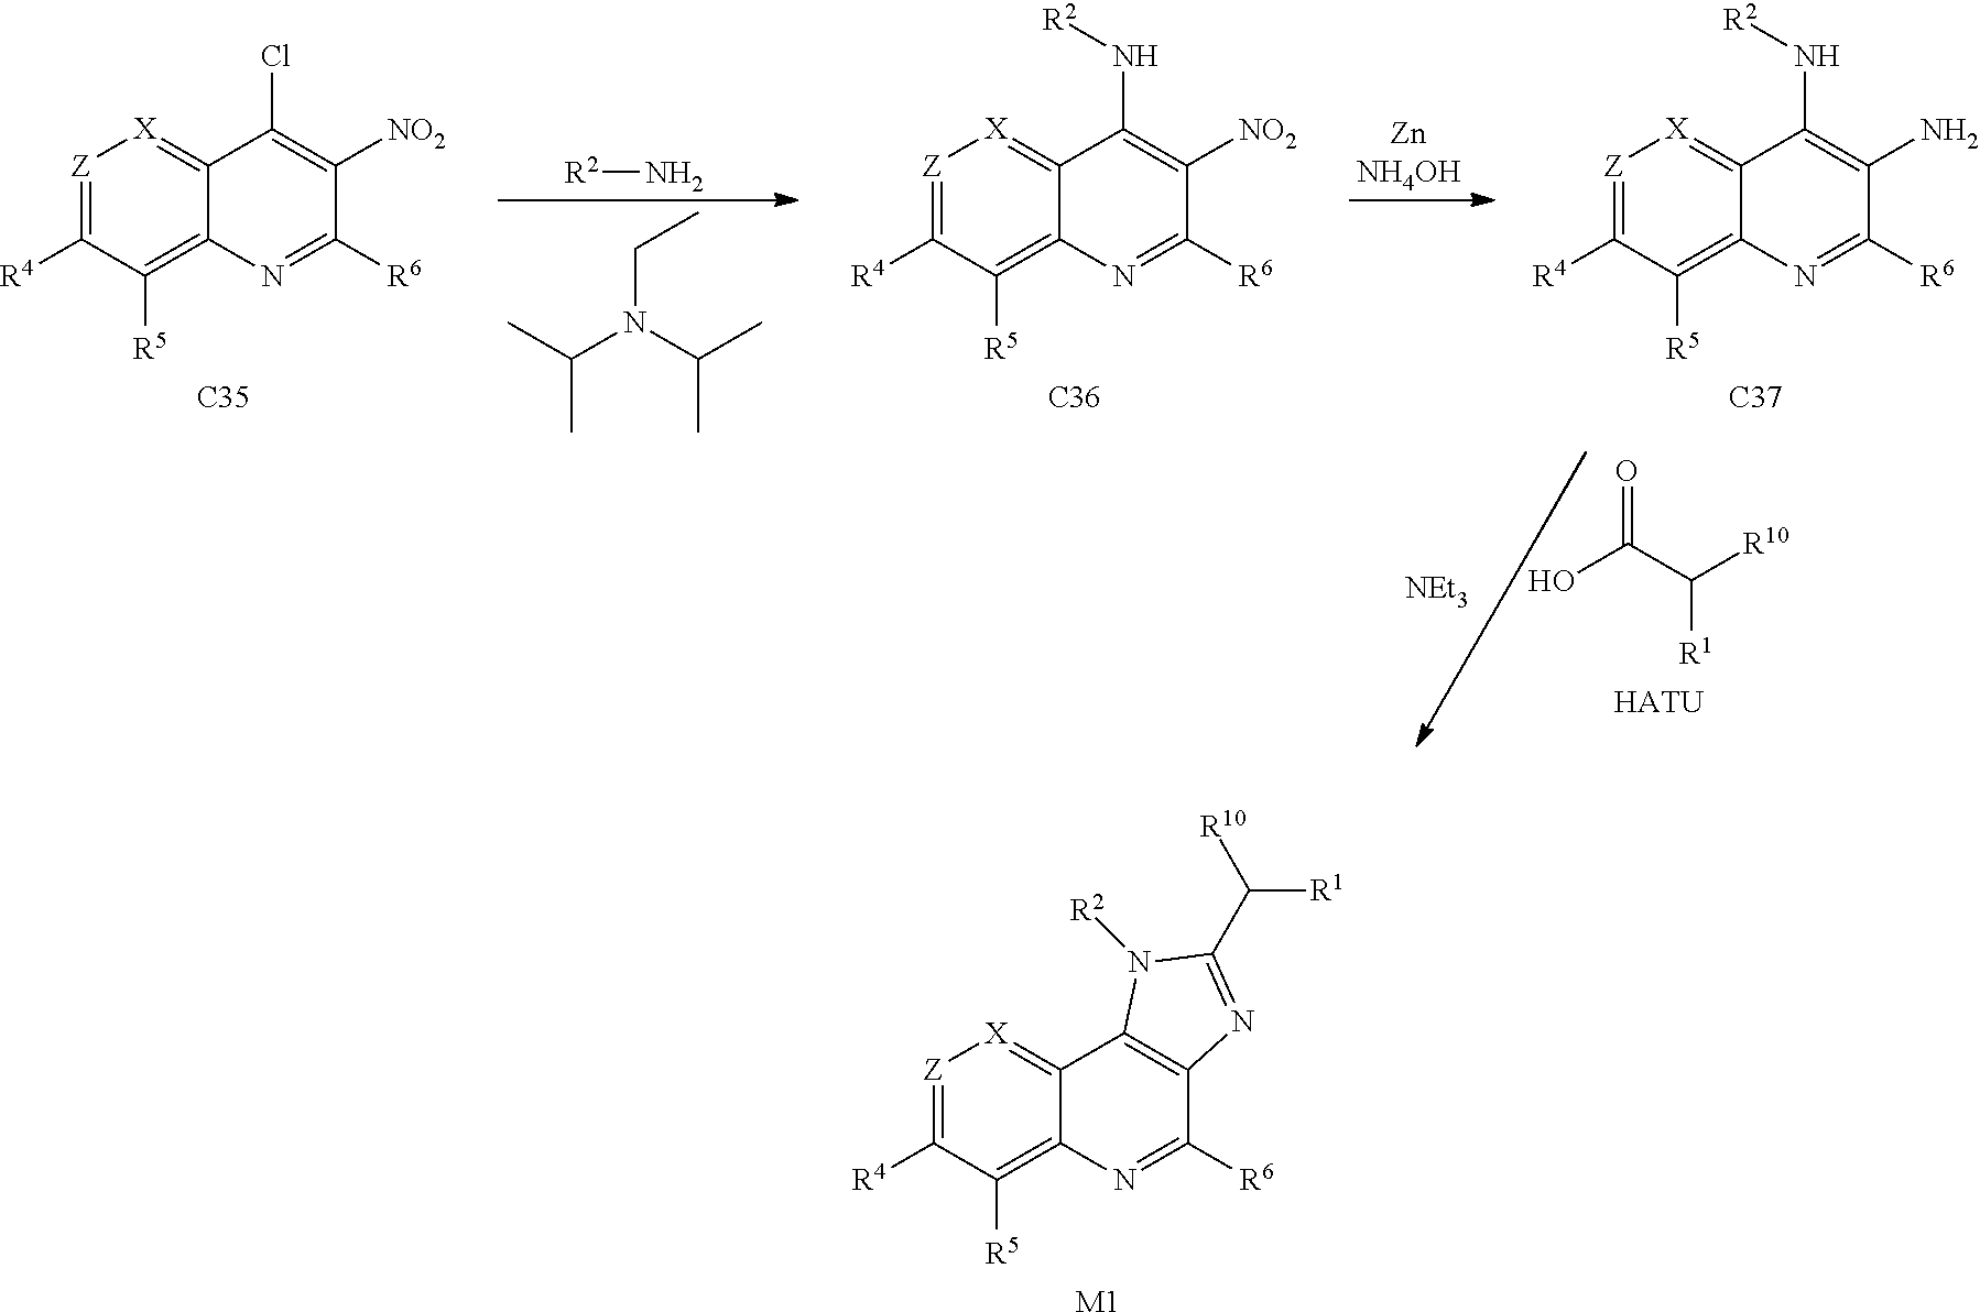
[Z]1=C([R4])C([R5])=C2C(=[X]1)C1=C(C([R6])=N2)N=C(C([R10])[R1])N1[R2].[M1].C(C(O)=O)([R10])[R1].[HATU].[Z]1=C([R4])C([R5])=C2C(=[X]1)C(Cl)=C([NO2])C([R6])=N2.[C35].[R2]N.[Z]1=C([R4])C([R5])=C2C(=[X]1)C(N[R2])=C([NO2])C([R6])=N2.[C36].[ZnNH4OH].[Z]1=C([R4])C([R5])=C2C(=[X]1)C(N[R2])=C(N)C([R6])=N2.[C37].[NEt3].CC(N(C(C)C)CC)C
